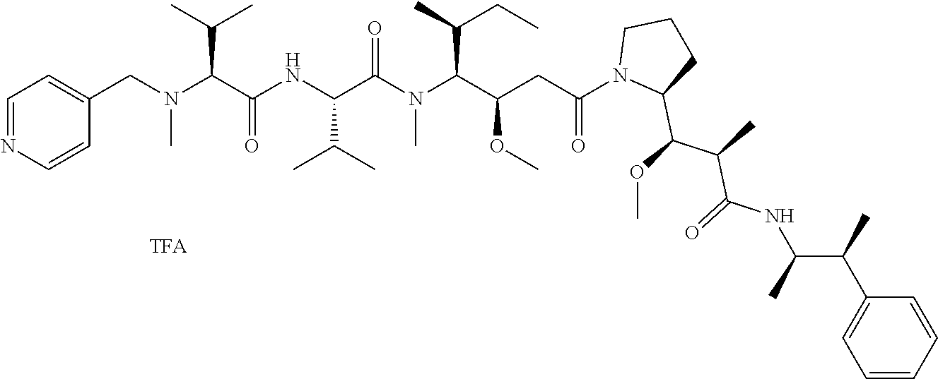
C1=C(CN(C(C(C)C)C(NC(C(=O)N(C(C(C)CC)C(CC(N2C(C(OC)C(C)C(=O)NC(C(C)C3=CC=CC=C3)C)CCC2)=O)OC)C)C(C)C)=O)C)C=CN=C1
